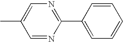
C1=NC(C2=CC=CC=C2)=NC=C1C
